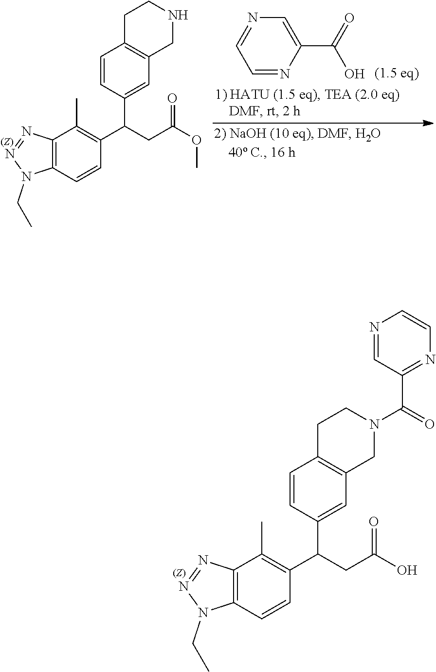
C12=C(C=CC(C(CC(O)=O)C3=CC4=C(C=C3)CCN(C(C3=NC=CN=C3)=O)C4)=C1C)N(CC)N=N2.C12=C(C=CC(C(CC(OC)=O)C3=CC4=C(C=C3)CCNC4)=C1C)N(CC)N=N2.N1=CC=NC(C(O)=O)=C1
